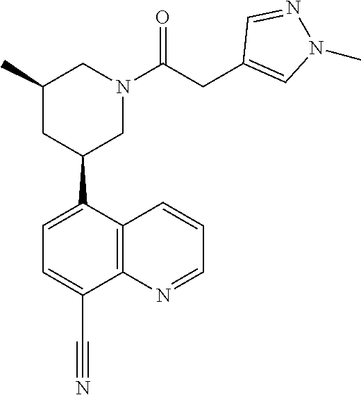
C1(C#N)=CC=C(C2CN(C(CC3=CN(C)N=C3)=O)CC(C)C2)C2=C1N=CC=C2
